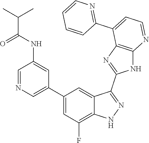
C1=NC=C(C2=CC(F)=C3C(=C2)C(C2=NC4=C(N2)N=CC=C4C2=NC=CC=C2)=NN3)C=C1NC(C(C)C)=O
